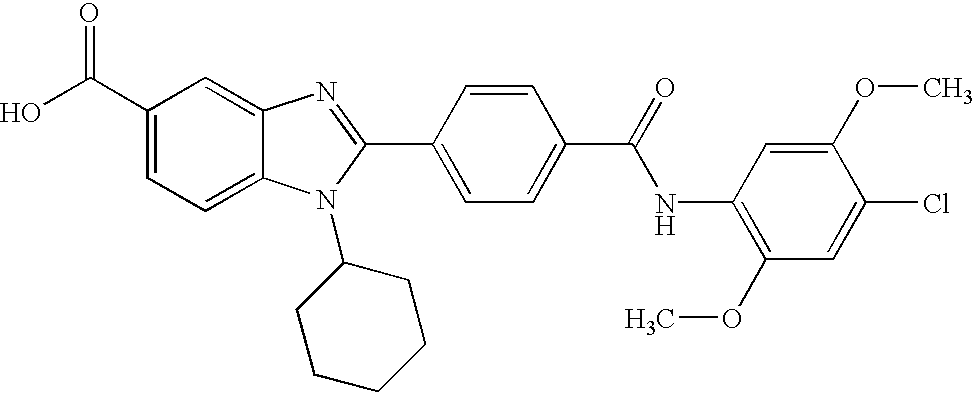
OC(C1=CC=C2C(=C1)N=C(C1=CC=C(C(=O)NC3=C(OC)C=C(Cl)C(OC)=C3)C=C1)N2C1CCCCC1)=O
